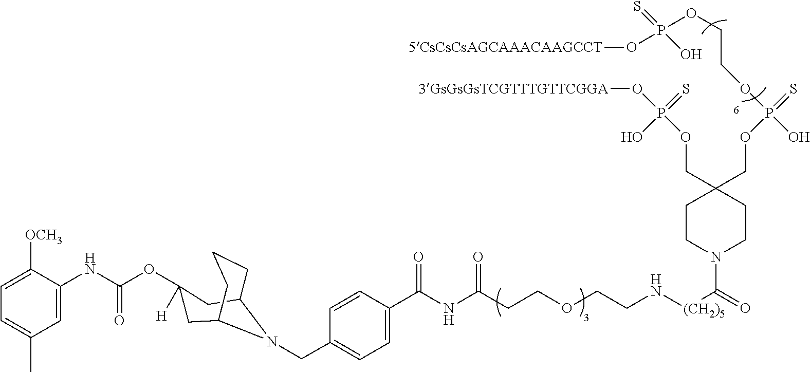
C1=C([OCH3])C(NC(OC2([H])CC3CCCC(C2)N3CC2=CC=C(C(NC(CCOCCN[(CH2)5]C(N3CCC(COP(=S)(OCCOP(O[5CsCsCsAGCAAACAAGCCT])(=S)O)O)(COP(O)(=S)O[3GsGsGsTCGTTTGTTCGGA])CC3)=O)=O)=O)C=C2)=O)=CC(C)=C1
